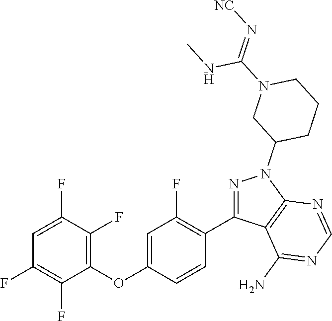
C1(OC2=CC(F)=C(C3=NN(C4CCCN(C(=N[NC])NC)C4)C4=C3C(N)=NC=N4)C=C2)=C(F)C(F)=CC(F)=C1F
